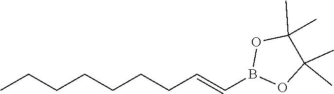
B1(C=CCCCCCCC)OC(C)(C)C(C)(C)O1
